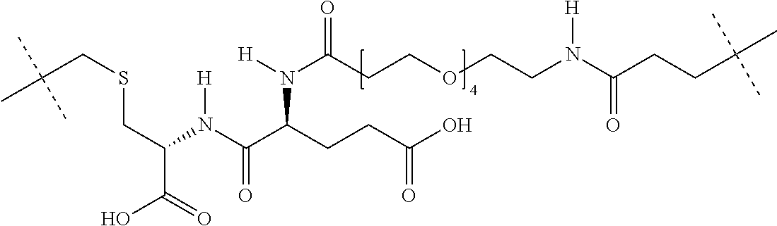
C(CSCC(C(=O)O)N(C(C(CCC(O)=O)N([H])C(CCOCCN(C(CCC(C)(C)C)=O)[H])=O)=O)[H])(C)(C)C
